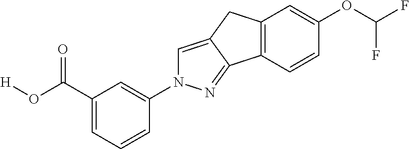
C1(C(O[H])=O)=CC=CC(N2C=C3C(=N2)C2=C(C3)C=C(OC(F)F)C=C2)=C1
